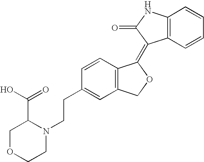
C1=CC(CCN2C(C(O)=O)COCC2)=CC2=C1C(=C1C3=C(NC1=O)C=CC=C3)OC2
